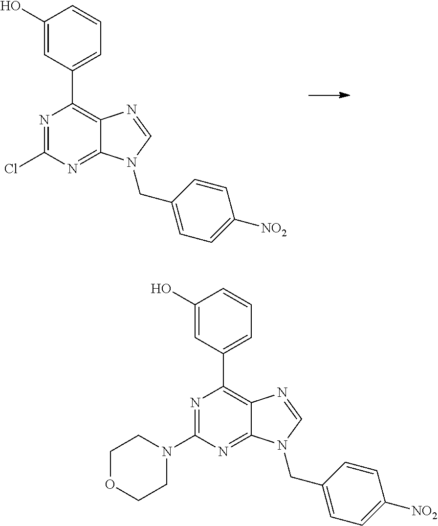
N1=C(Cl)N=C2C(=C1C1=CC=CC(O)=C1)N=CN2CC1=CC=C([NO2])C=C1.N1=C(N2CCOCC2)N=C2C(=C1C1=CC=CC(O)=C1)N=CN2CC1=CC=C([NO2])C=C1
